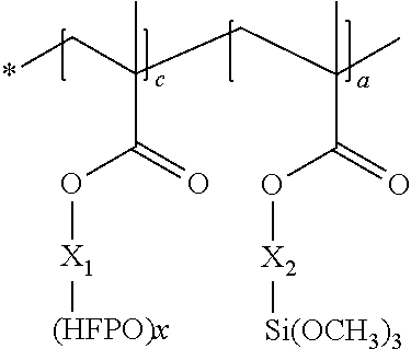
C(C(C*)(CC(C)(C)C(O[X2][Si(OCH3)3])=O)C)(O[X1][(HFPO)x])=O
